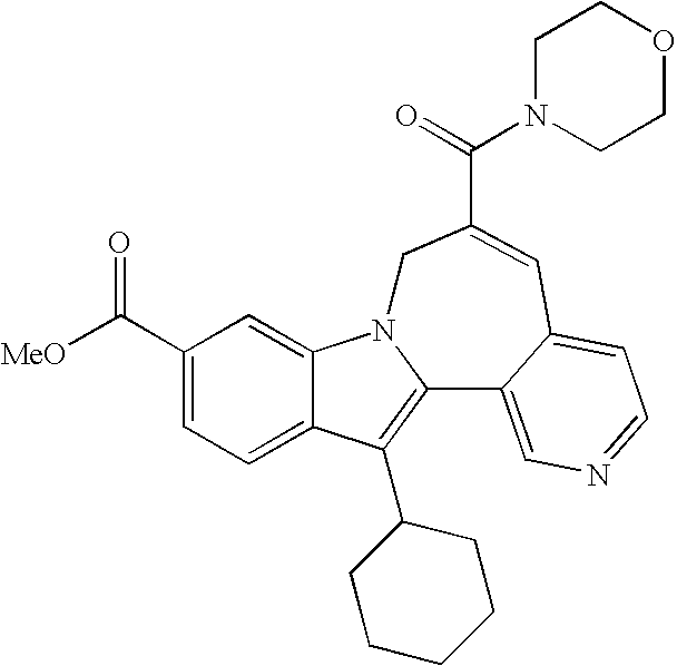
C12=CC=C(C([MeO])=O)C=C1N1C(=C2C2CCCCC2)C2=CN=CC=C2C=C(C(=O)N2CCOCC2)C1
